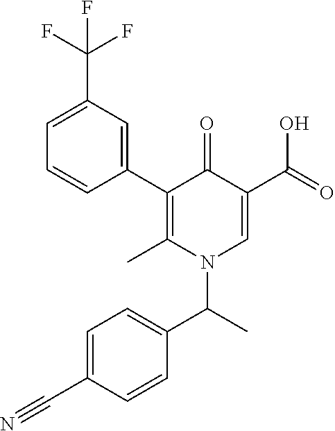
C1(C2=CC(C(F)(F)F)=CC=C2)=C(C)N(C(C)C2=CC=C(C#N)C=C2)C=C(C(=O)O)C1=O
